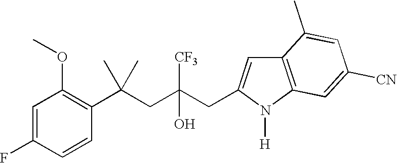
C1=C(F)C=CC(C(CC(CC2=CC3=C(N2[H])C=C([CN])C=C3C)([CF3])O)(C)C)=C1OC
